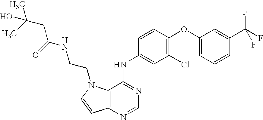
C1=C(OC2=C(Cl)C=C(NC3=NC=NC4=C3N(CCNC(CC(C)(C)O)=O)C=C4)C=C2)C=C(C(F)(F)F)C=C1
